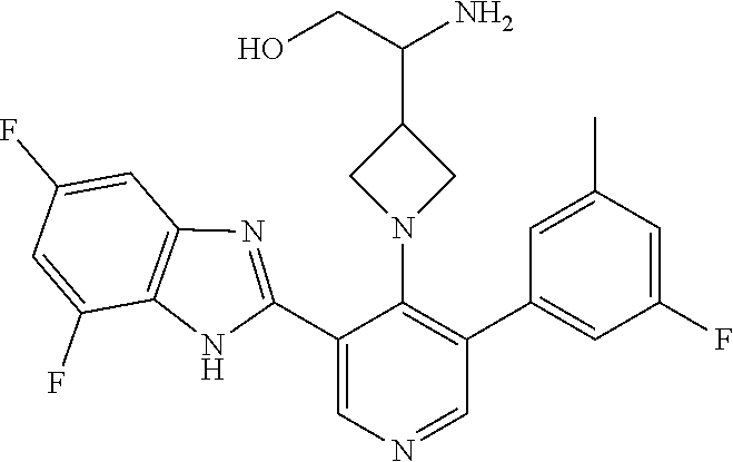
C1(C2=NC3=C(N2)C(F)=CC(F)=C3)=CN=CC(C2=CC(F)=CC(C)=C2)=C1N1CC(C(N)CO)C1
